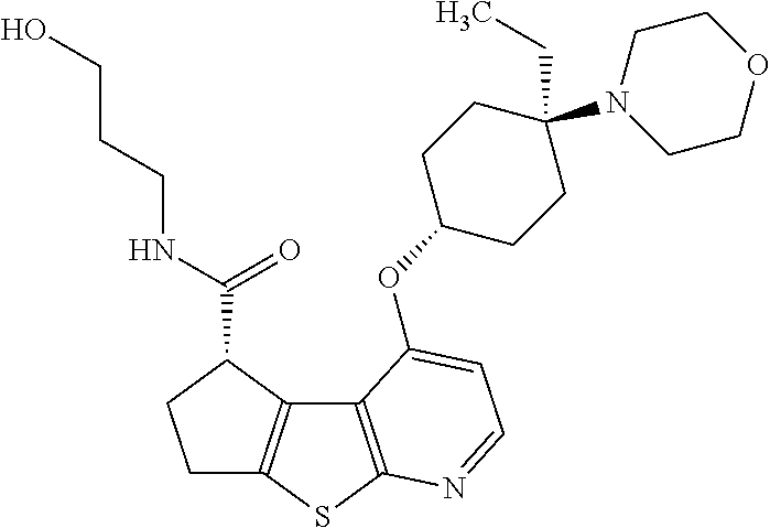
C1C2=C(C(C(=O)NCCCO)C1)C1=C(S2)N=CC=C1OC1CCC(N2CCOCC2)(CC)CC1
